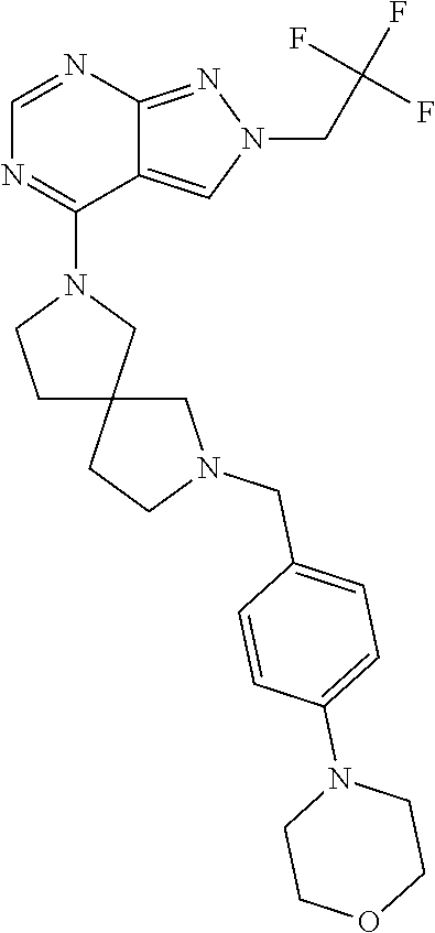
C1=NC2=NN(CC(F)(F)F)C=C2C(N2CCC3(C2)CCN(CC2=CC=C(N4CCOCC4)C=C2)C3)=N1
